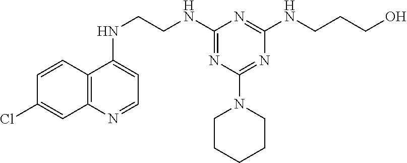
C12=C(N=CC=C1NCCNC1=NC(N3CCCCC3)=NC(NCCCO)=N1)C=C(Cl)C=C2
